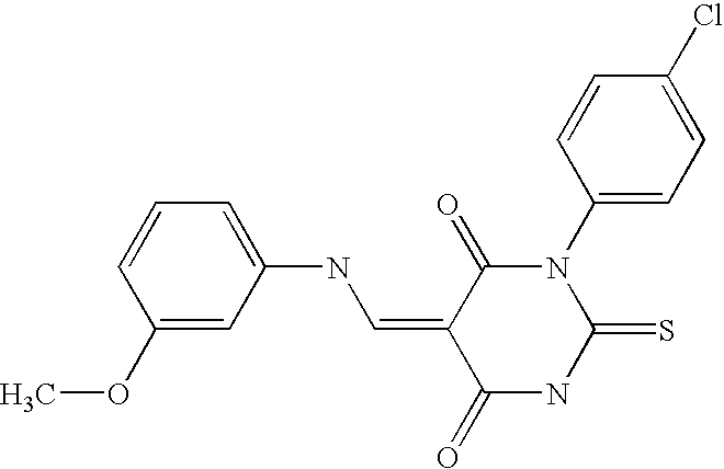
S=C1NC(=O)C(=CNC2=CC=CC(OC)=C2)C(=O)N1C1=CC=C(Cl)C=C1
